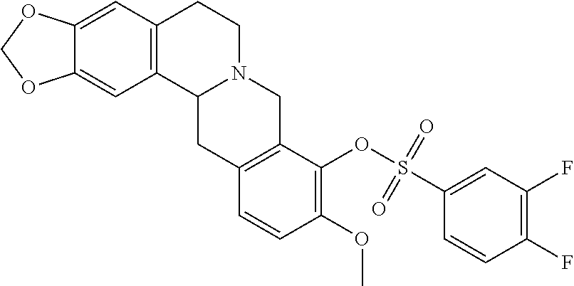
C12=C(C=C3C(=C1)OCO3)CCN1C2CC2=C(C1)C(OS(C1=CC(F)=C(F)C=C1)(=O)=O)=C(OC)C=C2
